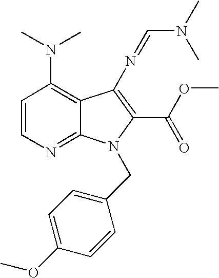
C1=CN=C2C(=C1N(C)C)C(N=CN(C)C)=C(C(OC)=O)N2CC1=CC=C(OC)C=C1
